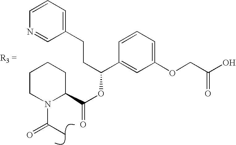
C1CN(C(=O)C)C(C(OC(C2=CC(OCC(O)=O)=CC=C2)CCC2=CC=CN=C2)=O)CC1
